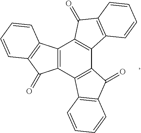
C12=C(C3=C(C4=C1C(=O)C1=C4C=CC=C1)C(=O)C1=C3C=CC=C1)C(=O)C1=C2C=CC=C1
